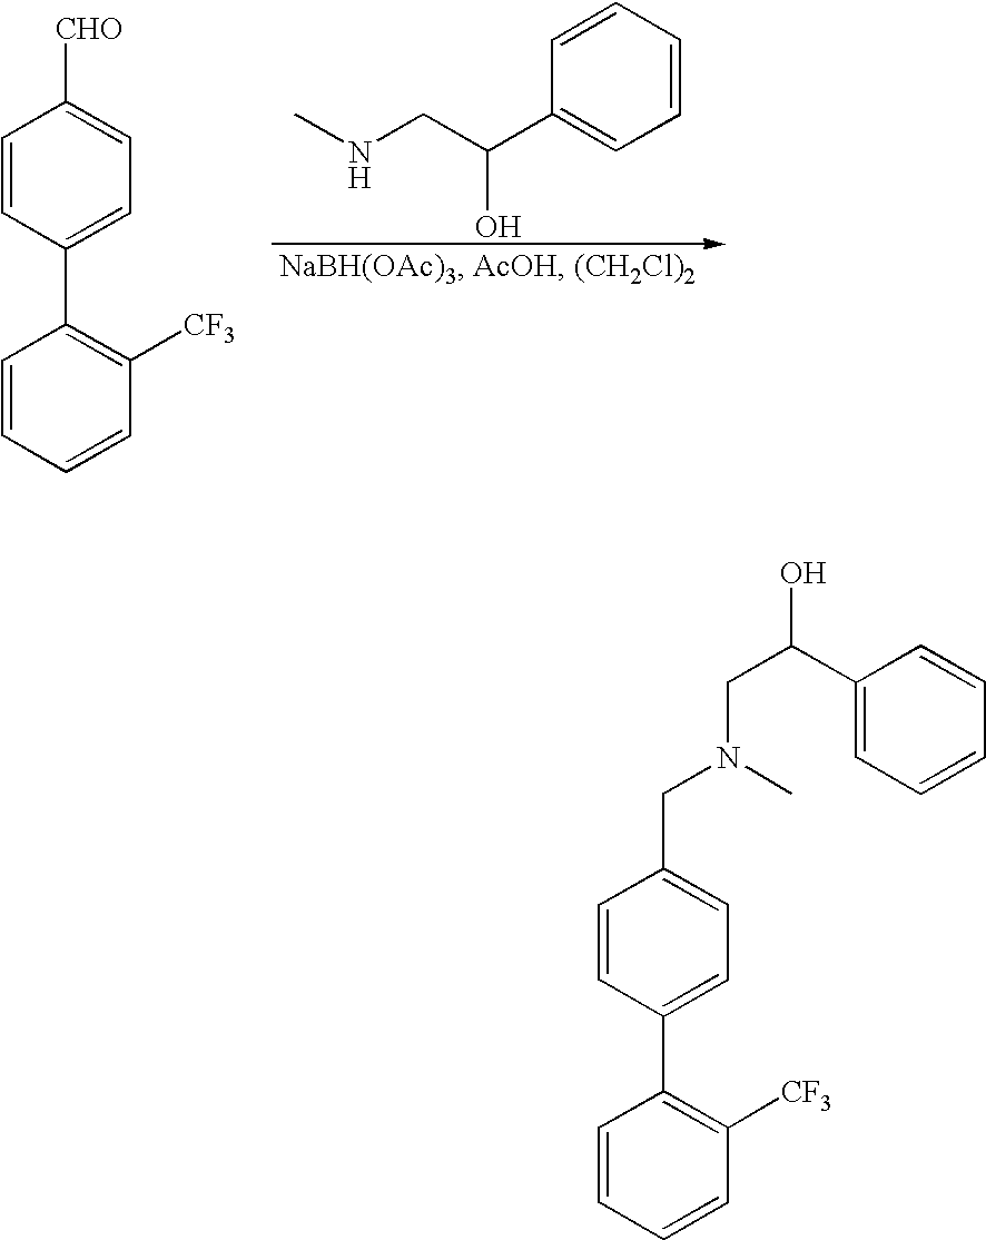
C1=CC=CC([CF3])=C1C1=CC=C([CHO])C=C1.C1=CC=CC=C1C(CNC)O.C1=CC=CC([CF3])=C1C1=CC=C(CN(CC(O)C2=CC=CC=C2)C)C=C1
